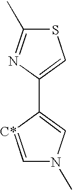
C1(C2=CN(C)C=[C*]2)=CSC(C)=N1
